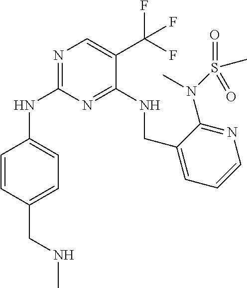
C1=CC(CNC)=CC=C1NC1=NC=C(C(F)(F)F)C(NCC2=CC=CN=C2N(C)S(C)(=O)=O)=N1
